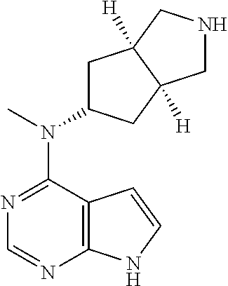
N1=C(N(C)C2CC3([H])C([H])(C2)CNC3)C2=C(N=C1)NC=C2
